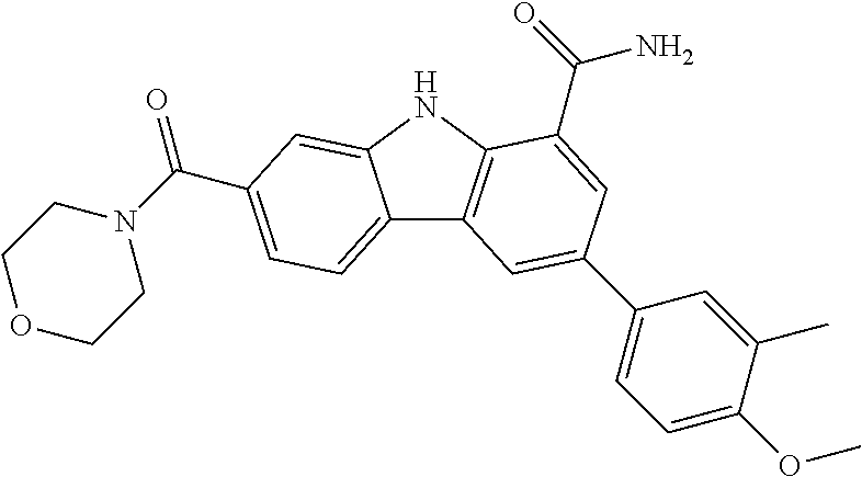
C12=CC=C(C(=O)N3CCOCC3)C=C1NC1=C2C=C(C2=CC=C(OC)C(C)=C2)C=C1C(N)=O
